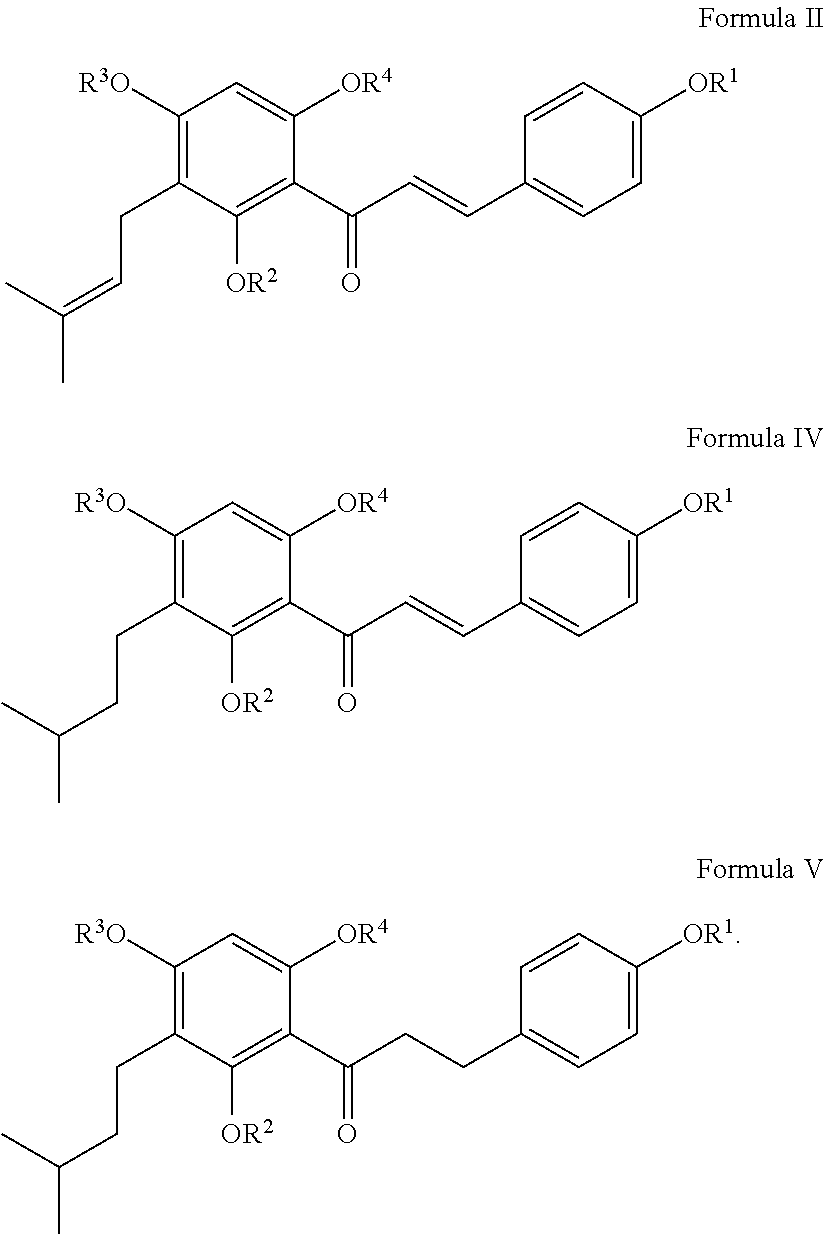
C1([R3O])=C(CC=C(C)C)C([OR2])=C(C(C=CC2=CC=C([OR1])C=C2)=O)C([OR4])=C1.C1([R3O])=C(CCC(C)C)C([OR2])=C(C(C=CC2=CC=C([OR1])C=C2)=O)C([OR4])=C1.C1([R3O])=C(CCC(C)C)C([OR2])=C(C(CCC2=CC=C([OR1])C=C2)=O)C([OR4])=C1
